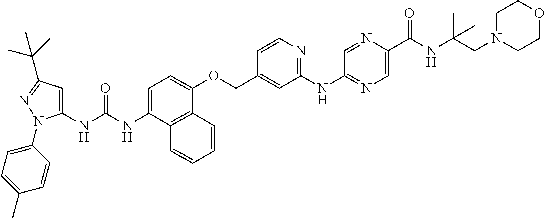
C1=C(NC(NC2=CC(C(C)(C)C)=NN2C2=CC=C(C)C=C2)=O)C2=C(C(OCC3=CC(NC4=NC=C(C(NC(CN5CCOCC5)(C)C)=O)N=C4)=NC=C3)=C1)C=CC=C2
